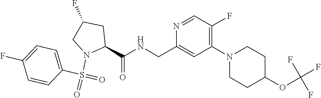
N1=CC(F)=C(N2CCC(OC(F)(F)F)CC2)C=C1CNC(C1N(S(=O)(=O)C2=CC=C(F)C=C2)CC(F)C1)=O
